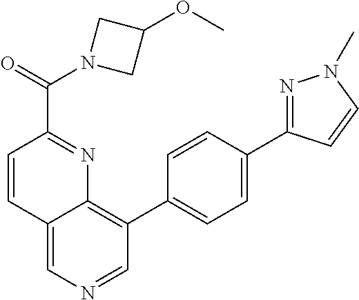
C12=CN=CC(C3=CC=C(C4=NN(C)C=C4)C=C3)=C1N=C(C(=O)N1CC(OC)C1)C=C2
